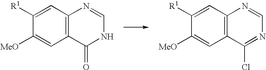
C12=C(C=C([R1])C([MeO])=C1)N=CNC2=O.C12=C(C=C([R1])C([MeO])=C1)N=CN=C2Cl
